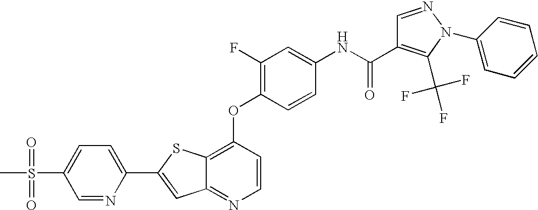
C12=NC=CC(OC3=C(F)C=C(NC(=O)C4=C(C(F)(F)F)N(C5=CC=CC=C5)N=C4)C=C3)=C1SC(C1=CC=C(S(=O)(=O)C)C=N1)=C2
